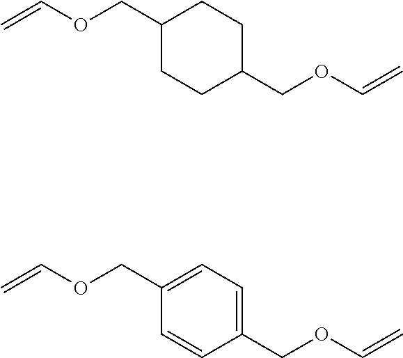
C1(COC=C)CCC(COC=C)CC1.C1(COC=C)=CC=C(COC=C)C=C1
